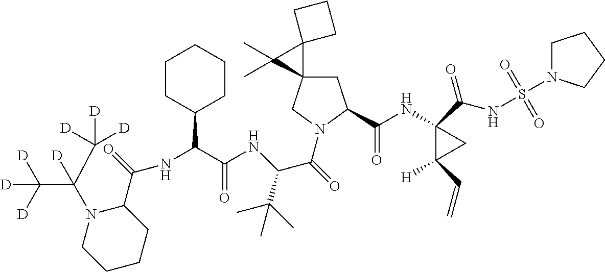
C1C2(CN(C(=O)C(NC(C(NC(C3N(C(C([D])([D])[D])(C([D])([D])[D])[D])CCCC3)=O)C3CCCCC3)=O)C(C)(C)C)C1C(NC1(C(NS(=O)(=O)N3CCCC3)=O)C([H])(C=C)C1)=O)C1(C2(C)C)CCC1
